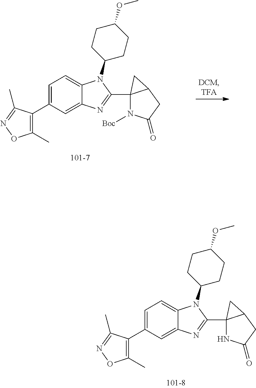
C1(C)=C(C2=CC=C3C(=C2)N=C(C24N([Boc])C(=O)CC2C4)N3C2CCC(OC)CC2)C(C)=NO1.C1(C)=C(C2=CC=C3C(=C2)N=C(C24NC(=O)CC2C4)N3C2CCC(OC)CC2)C(C)=NO1
